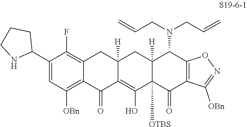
C1(C2CCCN2)=CC([OBn])=C2C(=C1F)CC1([H])C(=C(O)C3([OTBS])C([H])(C1)C(N(CC=C)CC=C)C1=C(C3=O)C([OBn])=NO1)C2=O
